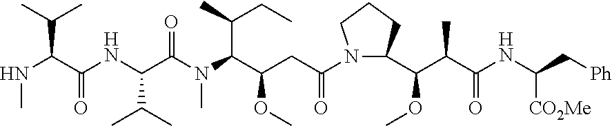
C1(C(C(C(NC(C[Ph])[CO2Me])=O)C)OC)CCCN1C(CC(C(N(C)C(=O)C(C(C)C)NC(C(NC)C(C)C)=O)C(C)CC)OC)=O
